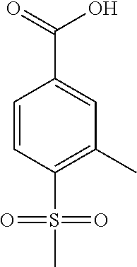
C1=C(C(=O)O)C=CC(S(C)(=O)=O)=C1C
